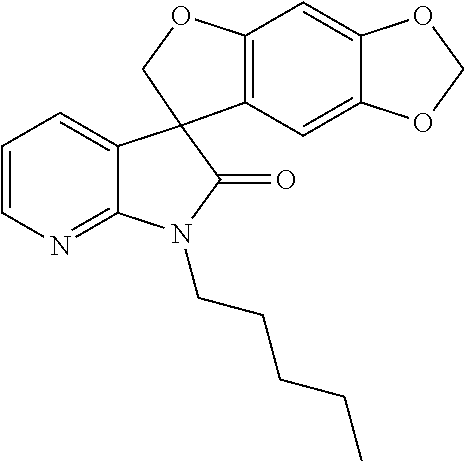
C1=CN=C2C(=C1)C1(C(=O)N2CCCCC)C2=C(OC1)C=C1C(=C2)OCO1
